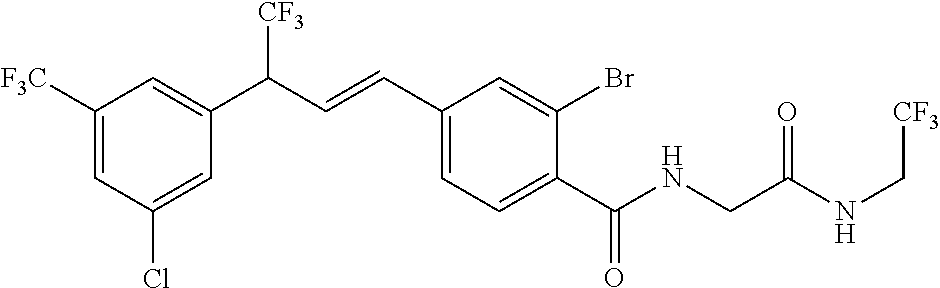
C1([F3C])=CC(Cl)=CC(C(C=CC2=CC=C(C(NCC(NC[CF3])=O)=O)C(Br)=C2)[CF3])=C1
